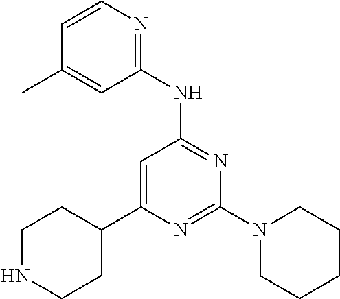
N1=C(N2CCCCC2)N=C(NC2=NC=CC(C)=C2)C=C1C1CCNCC1
